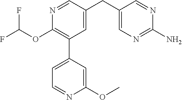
C1(OC(F)F)=C(C2=CC=NC(OC)=C2)C=C(CC2=CN=C(N)N=C2)C=N1
